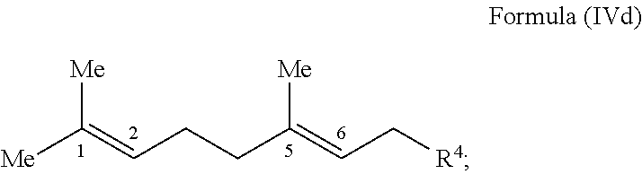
[Me]C(=CCCC(=CC[R4])[Me])[Me]
